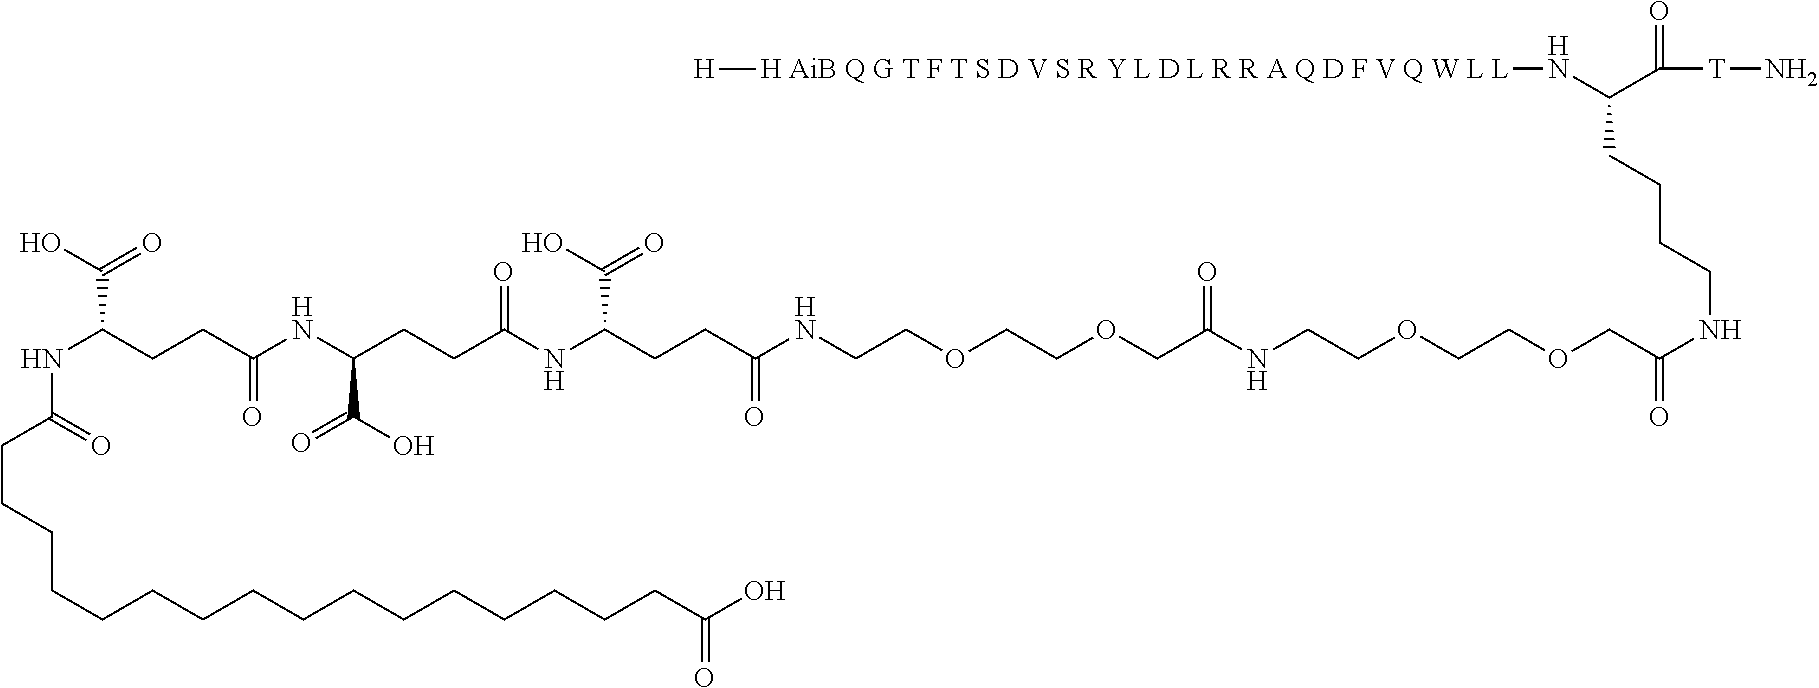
N(C(CCC(NC(CCC(NC(CCC(NCCOCCOCC(NCCOCCOCC(NCCCCC(N[H AiB Q G T F T S D V S R Y L D L R R A Q D F V Q W L L][H])C([T]N)=O)=O)=O)=O)C(O)=O)=O)C(O)=O)=O)C(O)=O)C(CCCCCCCCCCCCCCCCC(O)=O)=O
